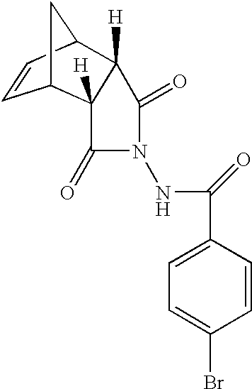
C1=CC2C3([H])C([H])(C1C2)C(=O)N(NC(=O)C1=CC=C(Br)C=C1)C3=O
